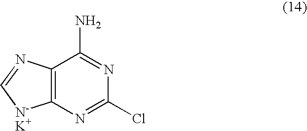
C12=C(N=C(Cl)N=C1N)[N-K+]C=N2
